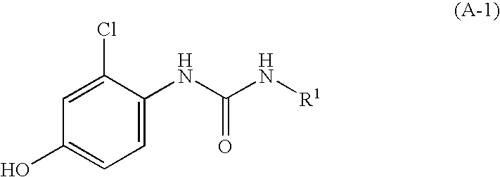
C1=C(NC(N[R1])=O)C(Cl)=CC(O)=C1
